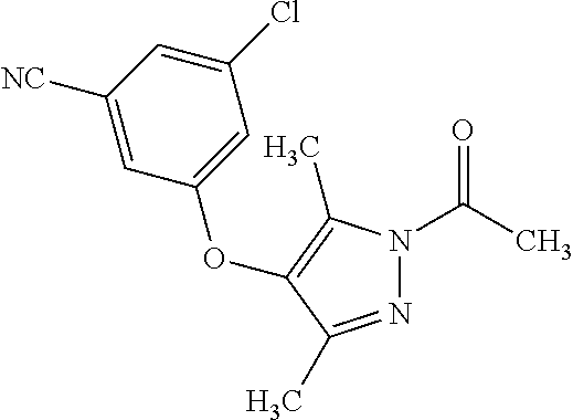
N1=C(C)C(OC2=CC(Cl)=CC([NC])=C2)=C(C)N1C(C)=O
